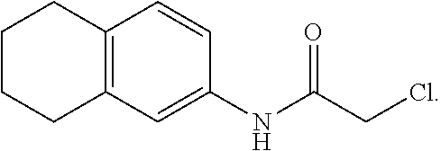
C12=C(C=C(NC(CCl)=O)C=C1)CCCC2
